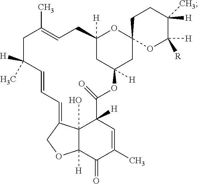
C12([H])CC([H])(CC3(O1)OC([R])([H])C(C)([H])CC3)OC(=O)C1([H])C3(O)C([H])(C(=O)C(C)=C1)OCC3=CC=CC([H])(C)CC(C)=CC2
